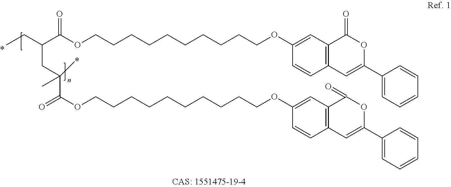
CCC(C(OCCCCCCCCCCOC1=CC2=C(C=C1)C=C(C1=CC=CC=C1)OC2=O)=O)CC(C(OCCCCCCCCCCOC1=CC2=C(C=C1)C=C(C1=CC=CC=C1)OC2=O)=O)(C)C
